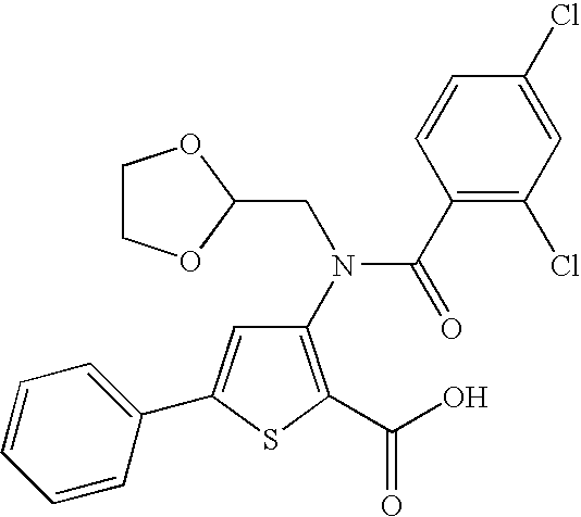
C1(N(CC2OCCO2)C(C2=C(Cl)C=C(Cl)C=C2)=O)=C(C(O)=O)SC(C2=CC=CC=C2)=C1
